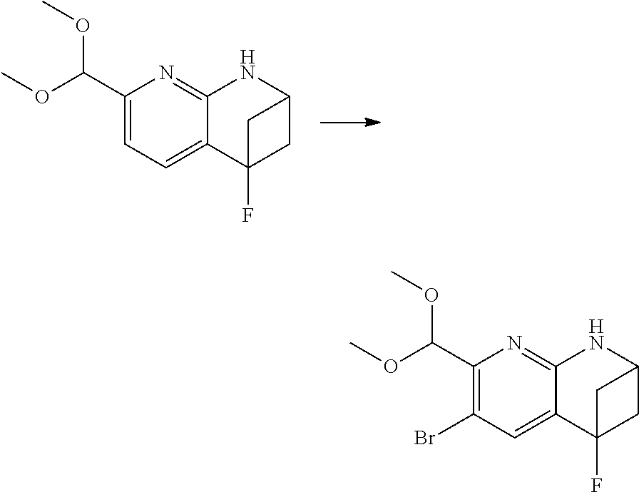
C1(C(OC)OC)=C(Br)C=C2C(=N1)NC1CC2(F)C1.C1(C(OC)OC)=CC=C2C(=N1)NC1CC2(F)C1
